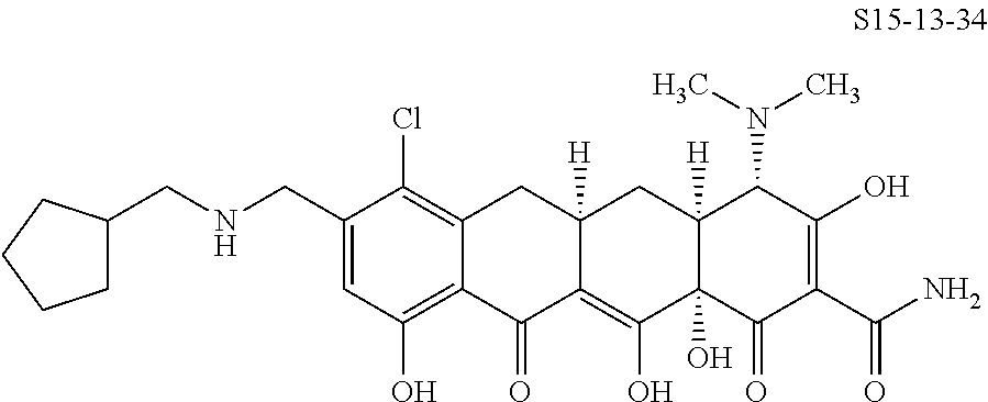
C1(CNCC2CCCC2)=CC(O)=C2C(=C1Cl)CC1([H])C(=C(O)C3(O)C([H])(C1)C(N(C)C)C(O)=C(C(N)=O)C3=O)C2=O
